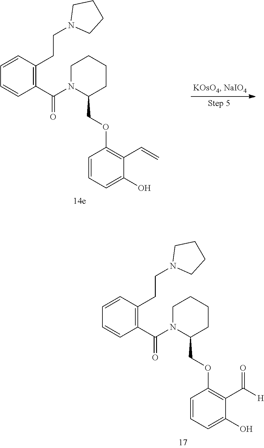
C1(COC2=C(C=C)C(O)=CC=C2)CCCCN1C(C1=C(CCN2CCCC2)C=CC=C1)=O.C1(COC2=C(C(=O)[H])C(O)=CC=C2)CCCCN1C(C1=C(CCN2CCCC2)C=CC=C1)=O
